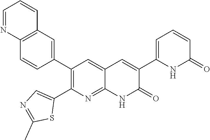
C12=C(C=C(C3=C(C4=CN=C(C)S4)N=C4C(=C3)C=C(C3=CC=CC(=O)N3)C(=O)N4)C=C1)C=CC=N2
